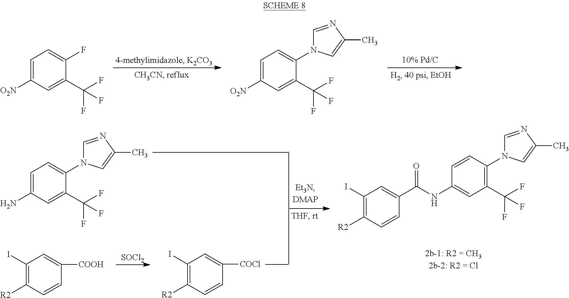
C1=C([O2N])C=C(C(F)(F)F)C(F)=C1.C1=C([O2N])C=C(C(F)(F)F)C(N2C=NC(C)=C2)=C1.C1=C(N)C=C(C(F)(F)F)C(N2C=NC(C)=C2)=C1.C1=CC(C(NC2=CC(C(F)(F)F)=C(N3C=NC(C)=C3)C=C2)=O)=CC(I)=C1[R2].[SOCl2].C1(I)=C([R2])C=CC([COOH])=C1.C1(I)=C([R2])C=CC([COCl])=C1
